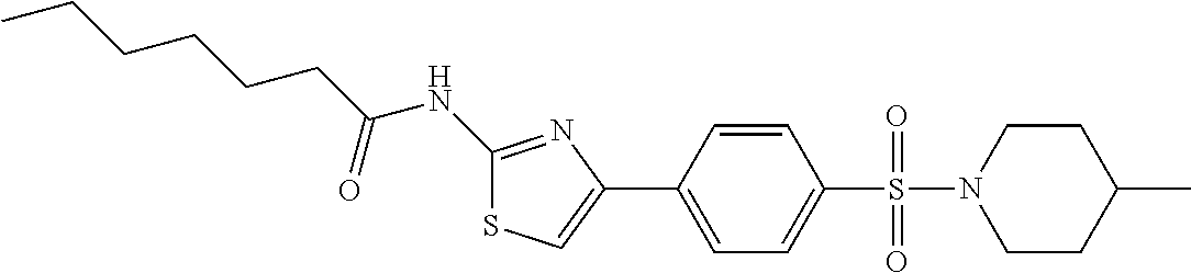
C1(NC(CCCCCC)=O)=NC(C2=CC=C(S(=O)(=O)N3CCC(C)CC3)C=C2)=CS1
